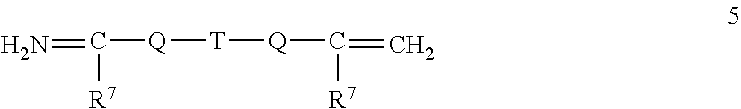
N=C([Q][T][Q]C(=C)[R7])[R7]
